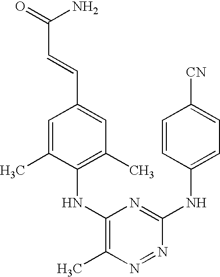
C1=C(C)C(NC2=C(C)N=NC(NC3=CC=C([CN])C=C3)=N2)=C(C)C=C1C=CC(=O)N
